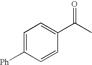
C1=C([Ph])C=CC(C(C)=O)=C1
